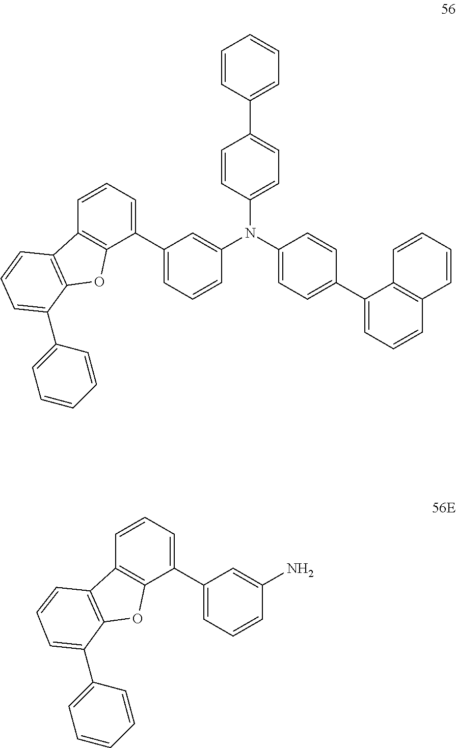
C1=CC=C(C2=CC=CC(N(C3=CC=C(C4=CC=CC5=C4C=CC=C5)C=C3)C3=CC=C(C4=CC=CC=C4)C=C3)=C2)C2=C1C1=C(O2)C(C2=CC=CC=C2)=CC=C1.C1=CC=C(C2=CC=CC(N)=C2)C2=C1C1=C(O2)C(C2=CC=CC=C2)=CC=C1
